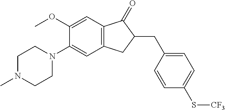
C1(OC)=CC2=C(C=C1N1CCN(C)CC1)CC(CC1=CC=C(S[CF3])C=C1)C2=O
